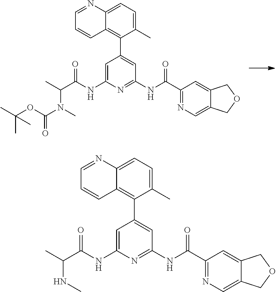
C1=C(NC(C(C)N(C(OC(C)(C)C)=O)C)=O)N=C(NC(C2=NC=C3C(=C2)COC3)=O)C=C1C1=C2C(=CC=C1C)N=CC=C2.C1=C(NC(C(C)NC)=O)N=C(NC(C2=NC=C3C(=C2)COC3)=O)C=C1C1=C2C(=CC=C1C)N=CC=C2
